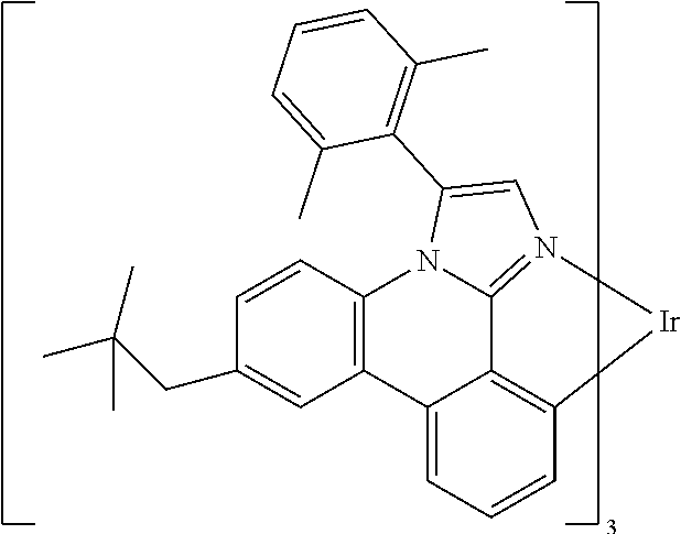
C1=CC2=C(C=C1CC(C)(C)C)C1=CC=CC3=C1C1=N(C=C(C4=C(C)C=CC=C4C)N21)[Ir]3
